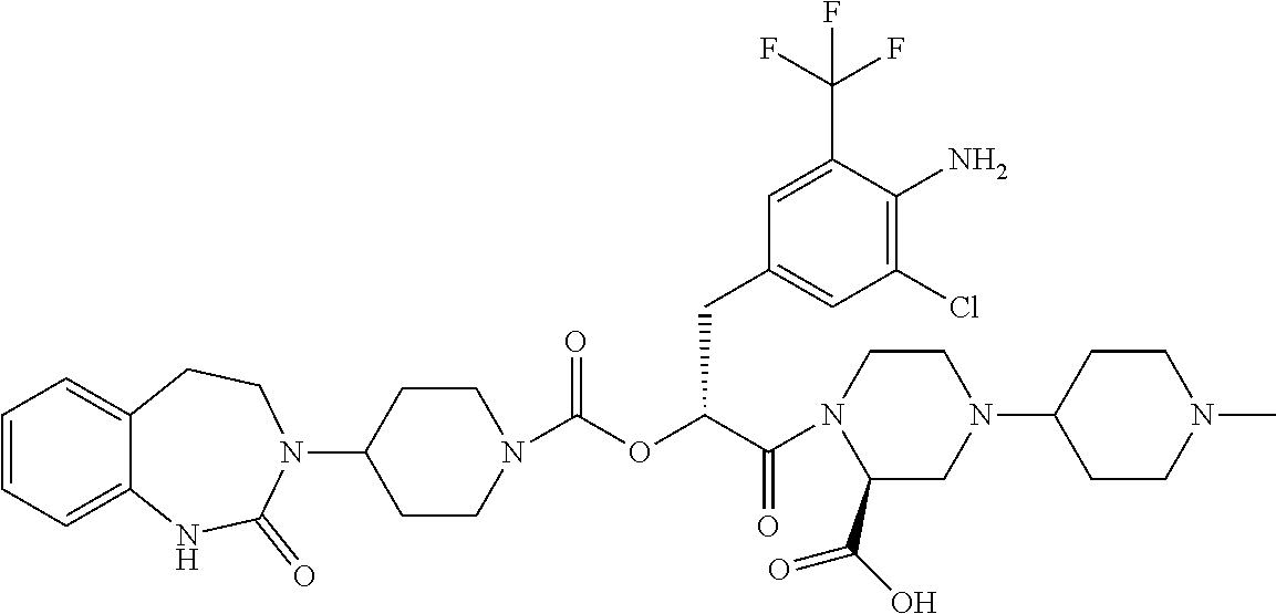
C12=CC=CC=C1NC(=O)N(C1CCN(C(OC(C(=O)N3CCN(C4CCN(C)CC4)CC3C(O)=O)CC3=CC(Cl)=C(N)C(C(F)(F)F)=C3)=O)CC1)CC2
